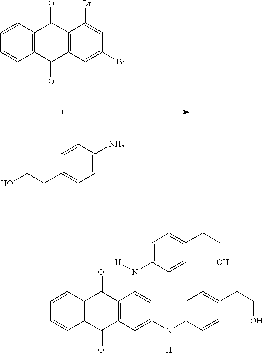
C12=C(C=CC=C1)C(=O)C1=C(C2=O)C=C(Br)C=C1Br.C1=C(N)C=CC(CCO)=C1.C12=C(C=CC=C1)C(=O)C1=C(C2=O)C=C(N(C2=CC=C(CCO)C=C2)[H])C=C1N([H])C1=CC=C(CCO)C=C1
